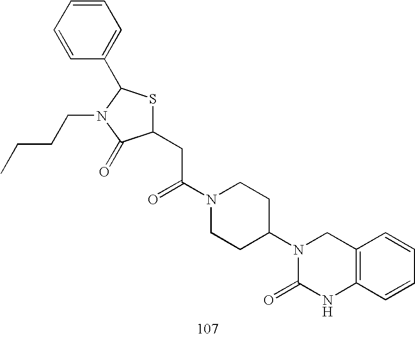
C1(CC(N2CCC(N3C(=O)NC4=C(C3)C=CC=C4)CC2)=O)SC(C2=CC=CC=C2)N(CCCC)C1=O
